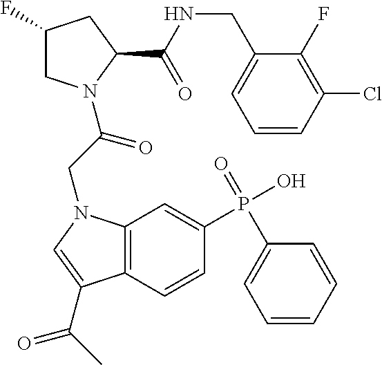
C1(F)CN(C(=O)CN2C3=C(C=CC(P(C4=CC=CC=C4)(=O)O)=C3)C(C(C)=O)=C2)C(C(NCC2=CC=CC(Cl)=C2F)=O)C1
